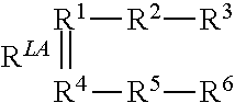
[R1]([R2][R3])=[R4][R5][R6]
